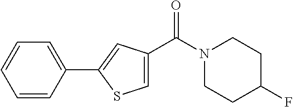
N1(C(=O)C2=CSC(C3=CC=CC=C3)=C2)CCC(F)CC1
